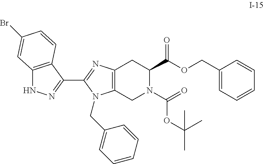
C12=C(C(C3=NC4=C(N3CC3=CC=CC=C3)CN(C(=O)OC(C)(C)C)C(C(OCC3=CC=CC=C3)=O)C4)=NN1)C=CC(Br)=C2
